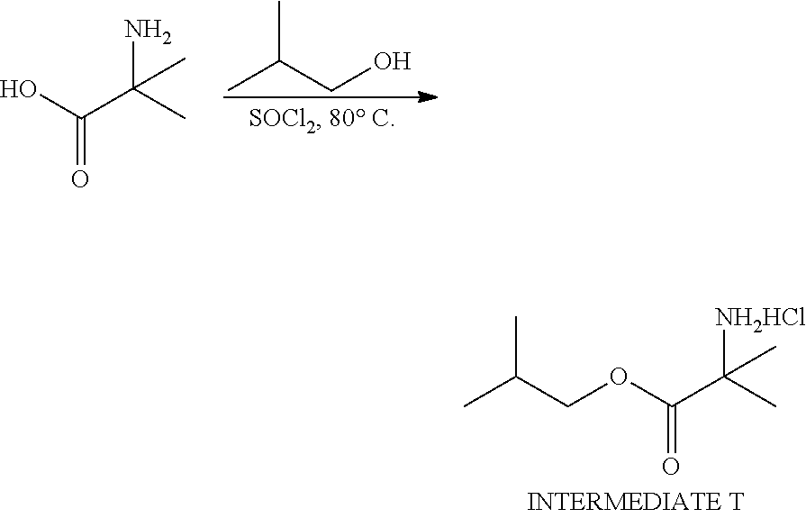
C(O)C(C)C.NC(C)(C(O)=O)C.[NH2HCl]C(C)(C(OCC(C)C)=O)C
